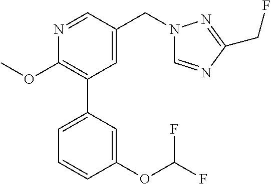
C1(OC)=C(C2=CC=CC(OC(F)F)=C2)C=C(CN2C=NC(CF)=N2)C=N1
